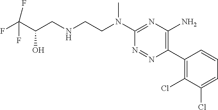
C1(N(CCNCC(C(F)(F)F)O)C)=NC(N)=C(C2=C(Cl)C(Cl)=CC=C2)N=N1
